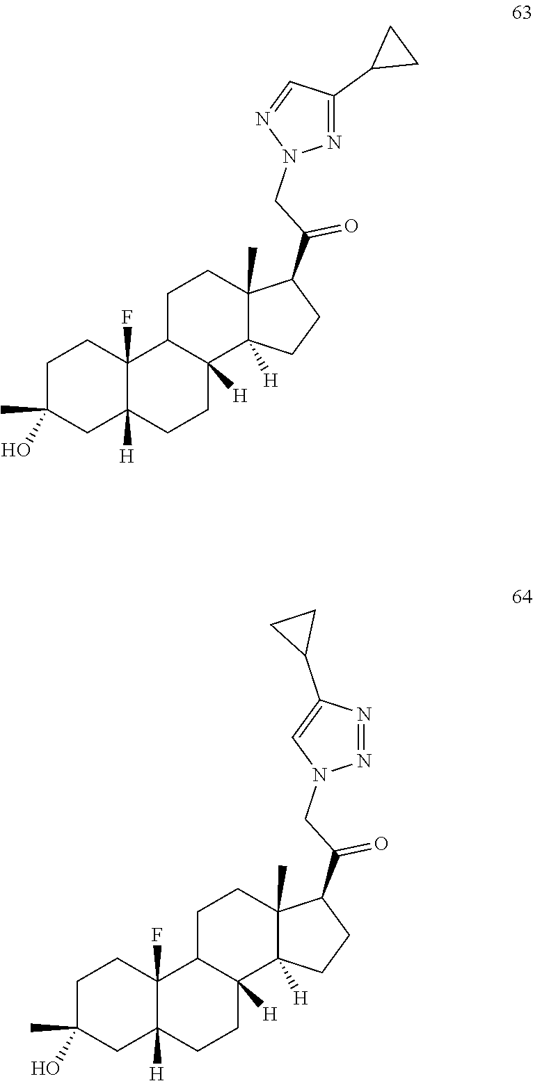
C1C2([H])C(F)(CCC1(C)O)C1CCC3(C)C(C(CN4N=C(C5CC5)C=N4)=O)CCC3([H])C1([H])CC2.C1C2([H])C(F)(CCC1(C)O)C1CCC3(C)C(C(CN4N=NC(C5CC5)=C4)=O)CCC3([H])C1([H])CC2
